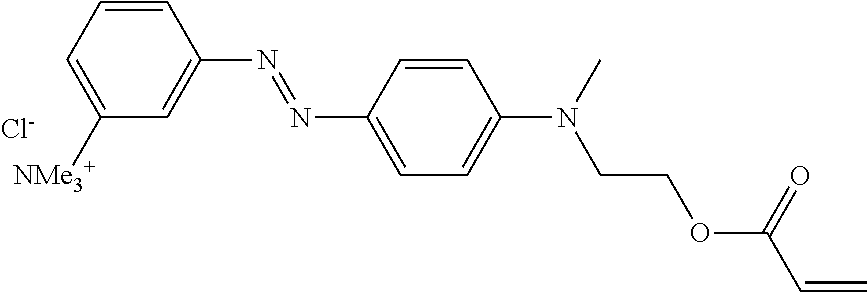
C1(N=NC2=CC=C(N(C)CCOC(=O)C=C)C=C2)=CC([NMe3+])=CC=C1.[Cl-]
